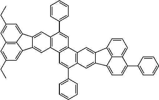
C1=C(C2=CC=CC=C2)C2=C(C=C3C(=C2)C2=CC=C(C4=CC=CC=C4)C4=CC=CC3=C42)C2=C1C1=C(C(C3=CC=CC=C3)=C2)C=C2C3=CC(CC)=CC4=C3C(=CC(CC)=C4)C2=C1
